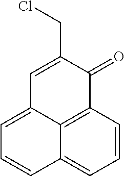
C1=CC2=C3C(=C1)C=CC=C3C=C(CCl)C2=O
